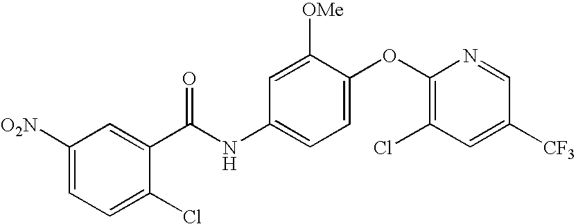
C1([O2N])=CC=C(Cl)C(C(NC2=CC=C(OC3=C(Cl)C=C([CF3])C=N3)C([OMe])=C2)=O)=C1
